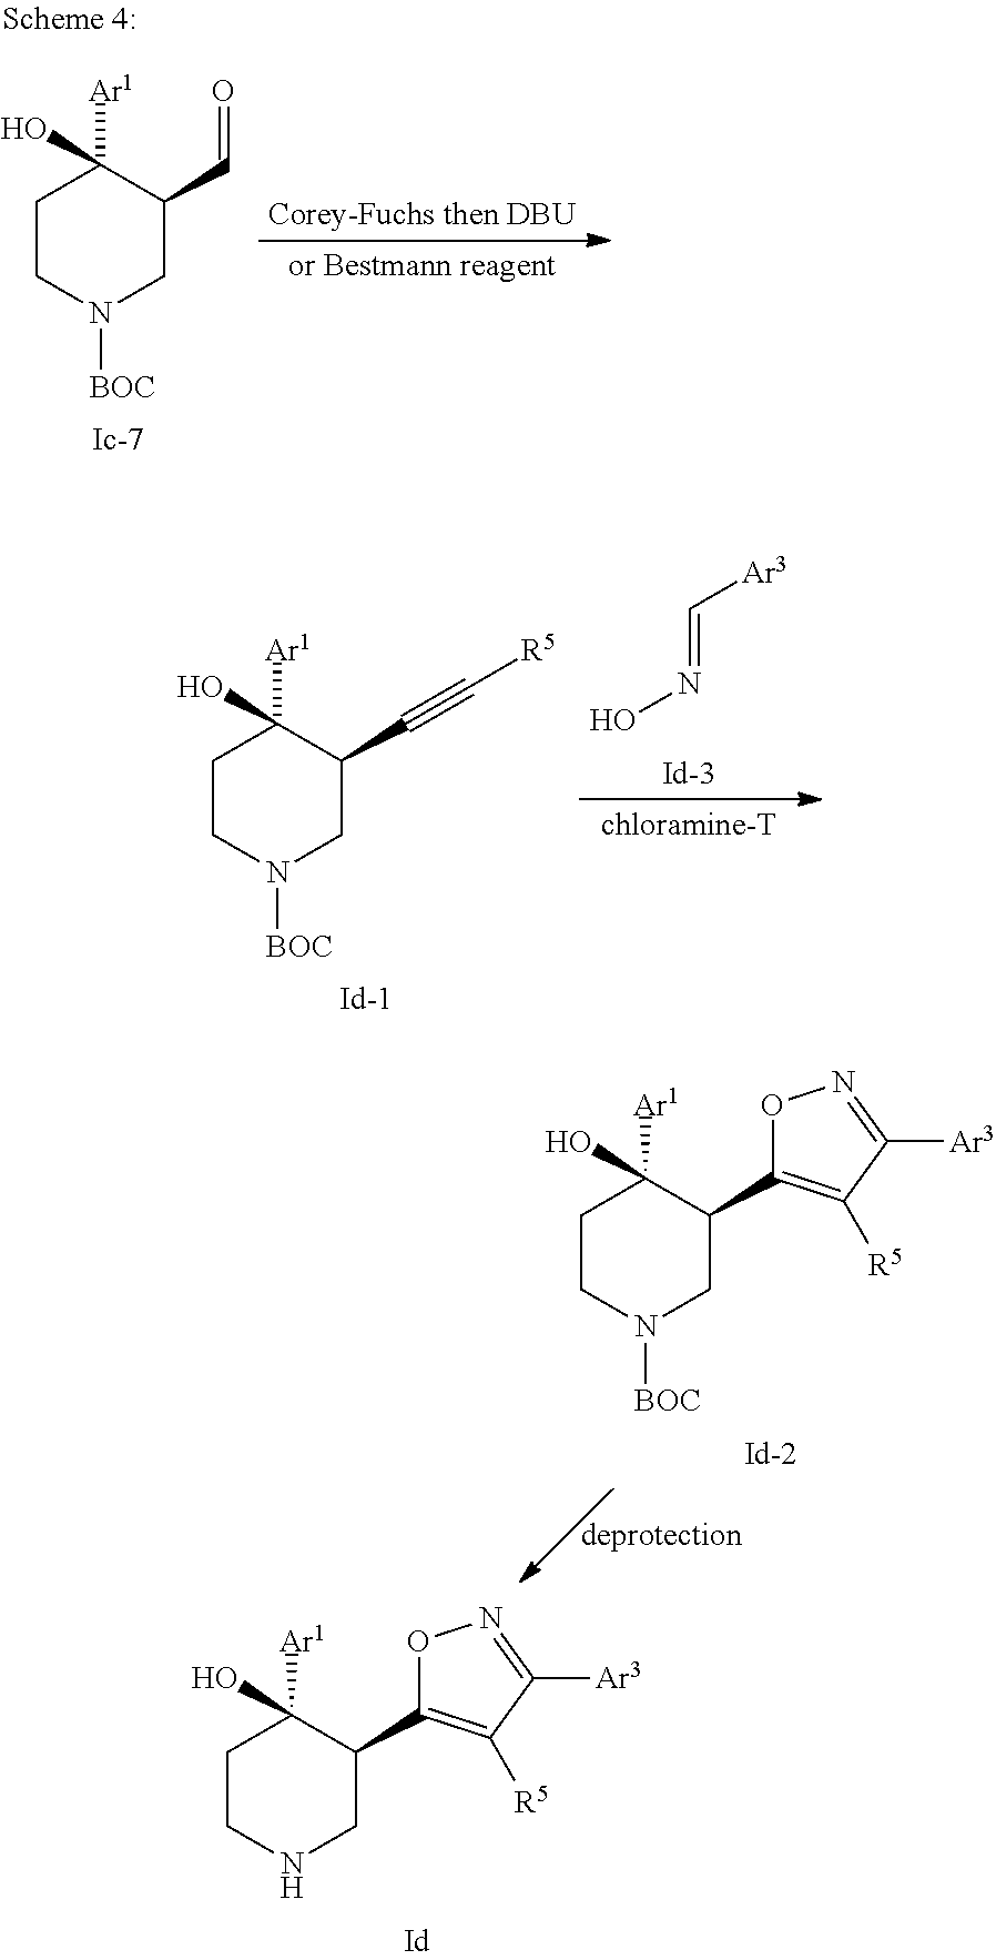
C1CN([BOC])CC(C=O)C1([Ar1])O.ON=C[Ar3].C1CN([BOC])CC(C#C[R5])C1([Ar1])O.C1CN([BOC])CC(C2=C([R5])C([Ar3])=NO2)C1([Ar1])O.C1CNCC(C2=C([R5])C([Ar3])=NO2)C1([Ar1])O
